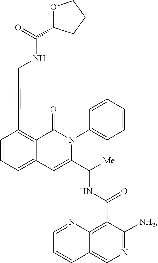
C12=CC=CC(C#CCNC(C3OCCC3)=O)=C1C(=O)N(C1=CC=CC=C1)C(C([Me])NC(C1=C3C(=CN=C1[NH2])C=CC=N3)=O)=C2
